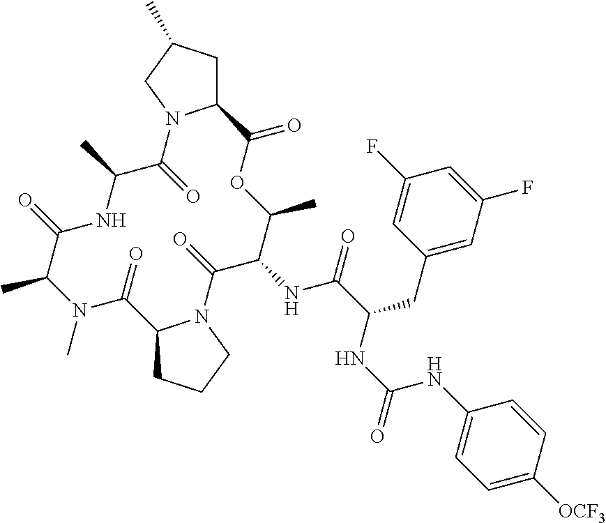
CN1C(C)C(=O)NC(C)C(=O)N2C(CC(C)C2)C(=O)OC(C)C(NC(=O)C(CC2=CC(F)=CC(F)=C2)NC(NC2=CC=C([OCF3])C=C2)=O)C(=O)N2C(C1=O)CCC2
